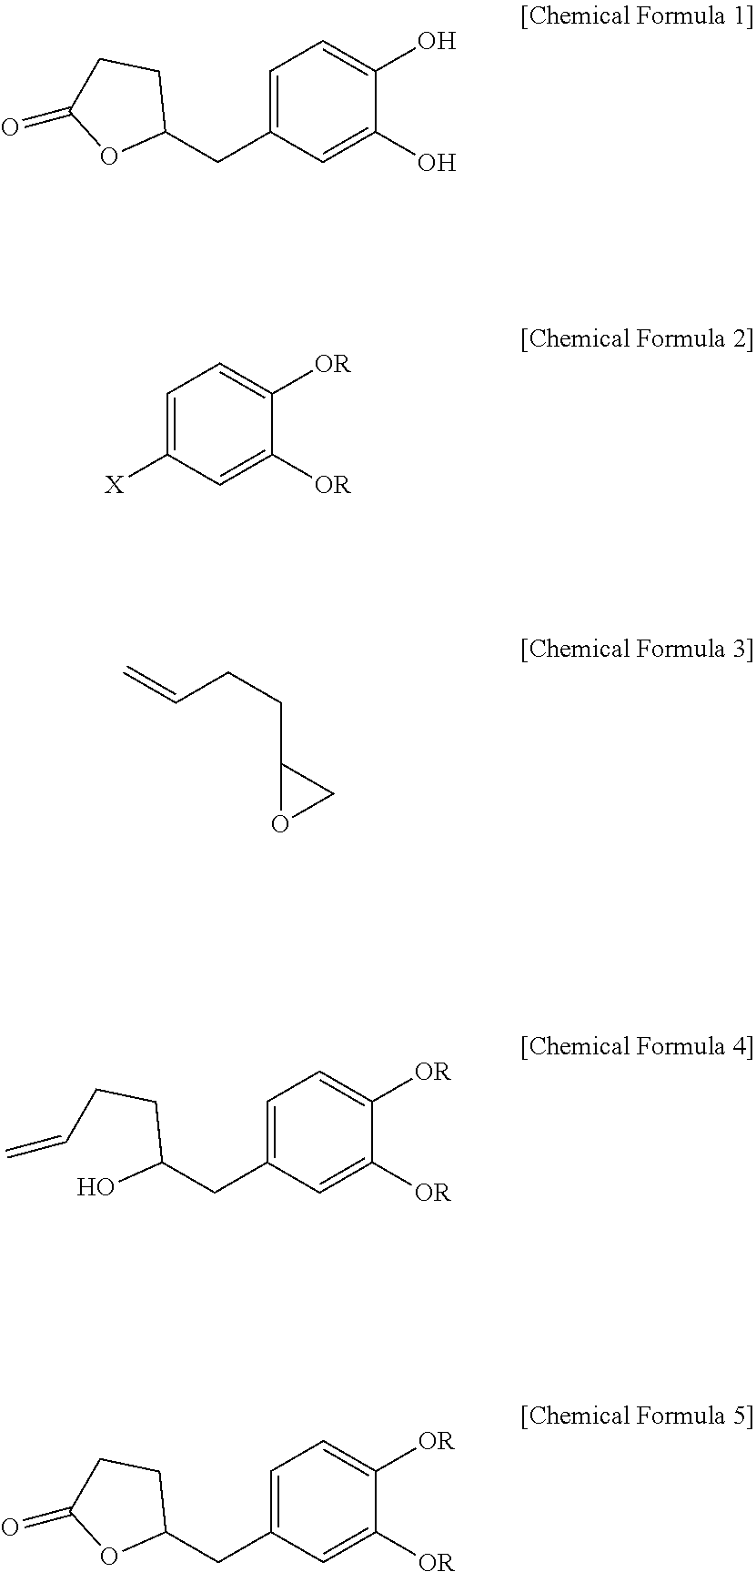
C1=C(CC2CCC(=O)O2)C=C(O)C(O)=C1.C1=C([X])C=C([OR])C([OR])=C1.C(C1OC1)CC=C.C1=C(CC(CCC=C)O)C=C([OR])C([OR])=C1.C1=C(CC2CCC(=O)O2)C=C([OR])C([OR])=C1
